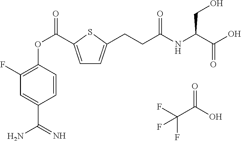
FC(C(O)=O)(F)F.C1=C(C(OC2=C(F)C=C(C(=N)N)C=C2)=O)SC(CCC(NC(C(O)=O)CO)=O)=C1
